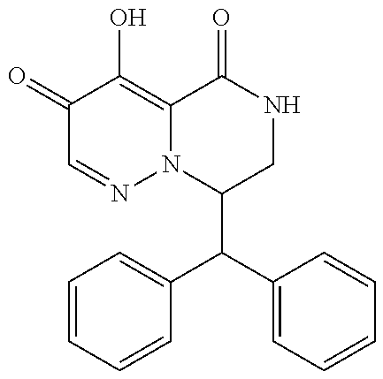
C1(C(C2=CC=CC=C2)C2=CC=CC=C2)CNC(=O)C2=C(O)C(=O)C=NN12
